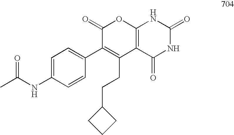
C1(=O)C(C2=CC=C(NC(C)=O)C=C2)=C(CCC2CCC2)C2=C(O1)NC(=O)NC2=O
